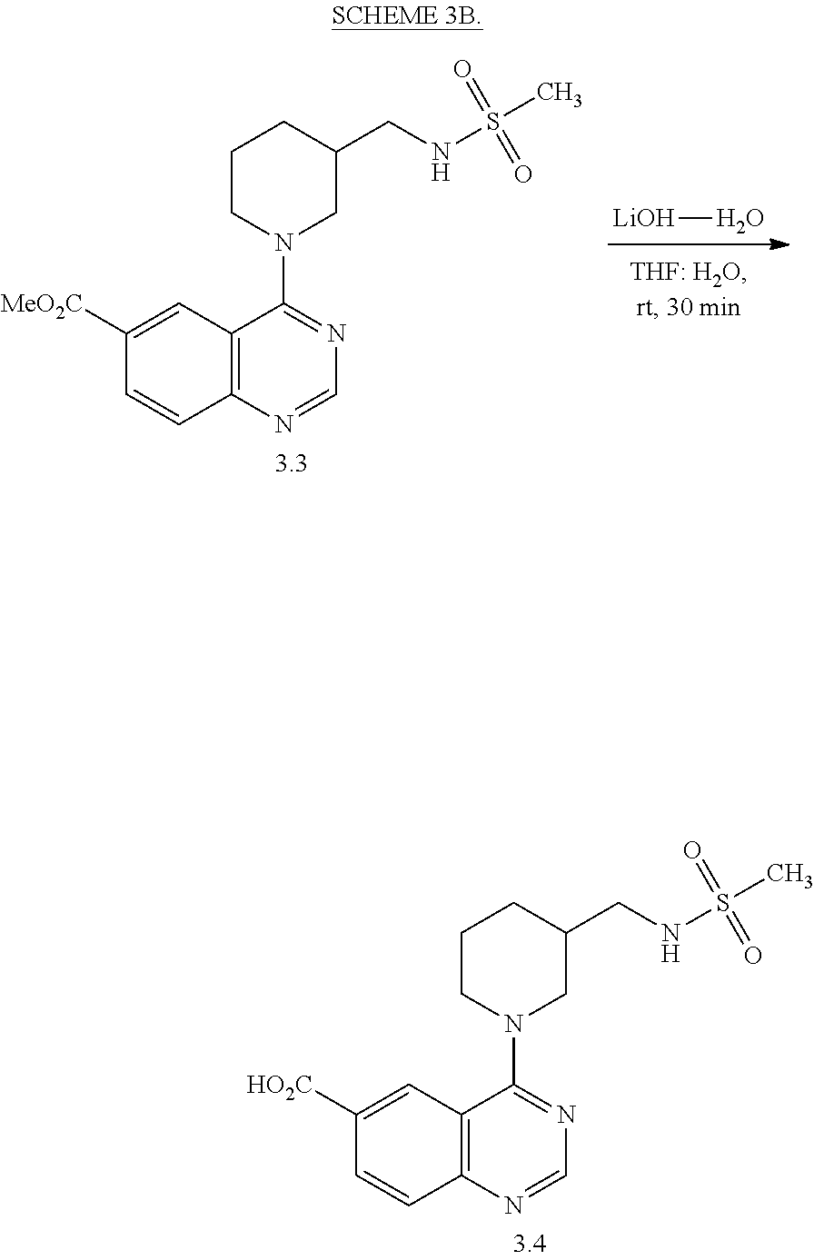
[LiOH]O.C12=C(N=CN=C1N1CCCC(CNS(C)(=O)=O)C1)C=CC([MeO2C])=C2.C12=C(N=CN=C1N1CCCC(CNS(C)(=O)=O)C1)C=CC([HO2C])=C2
